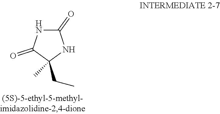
C1(=O)NC(=O)C(C)(CC)N1
